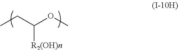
C([R2(OH)n])(CC)OC
